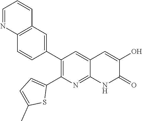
C12=C(C=C(C3=C(C4=CC=C(C)S4)N=C4C(=C3)C=C(O)C(=O)N4)C=C1)C=CC=N2
